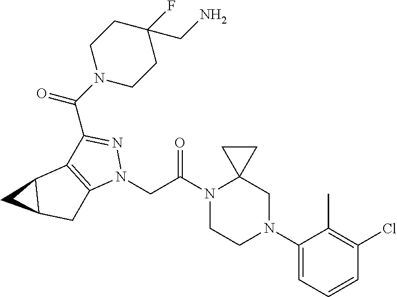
N1(C(CN2N=C(C(N3CCC(F)(CN)CC3)=O)C3=C2CC2C3C2)=O)CCN(C2=CC=CC(Cl)=C2C)CC12CC2
